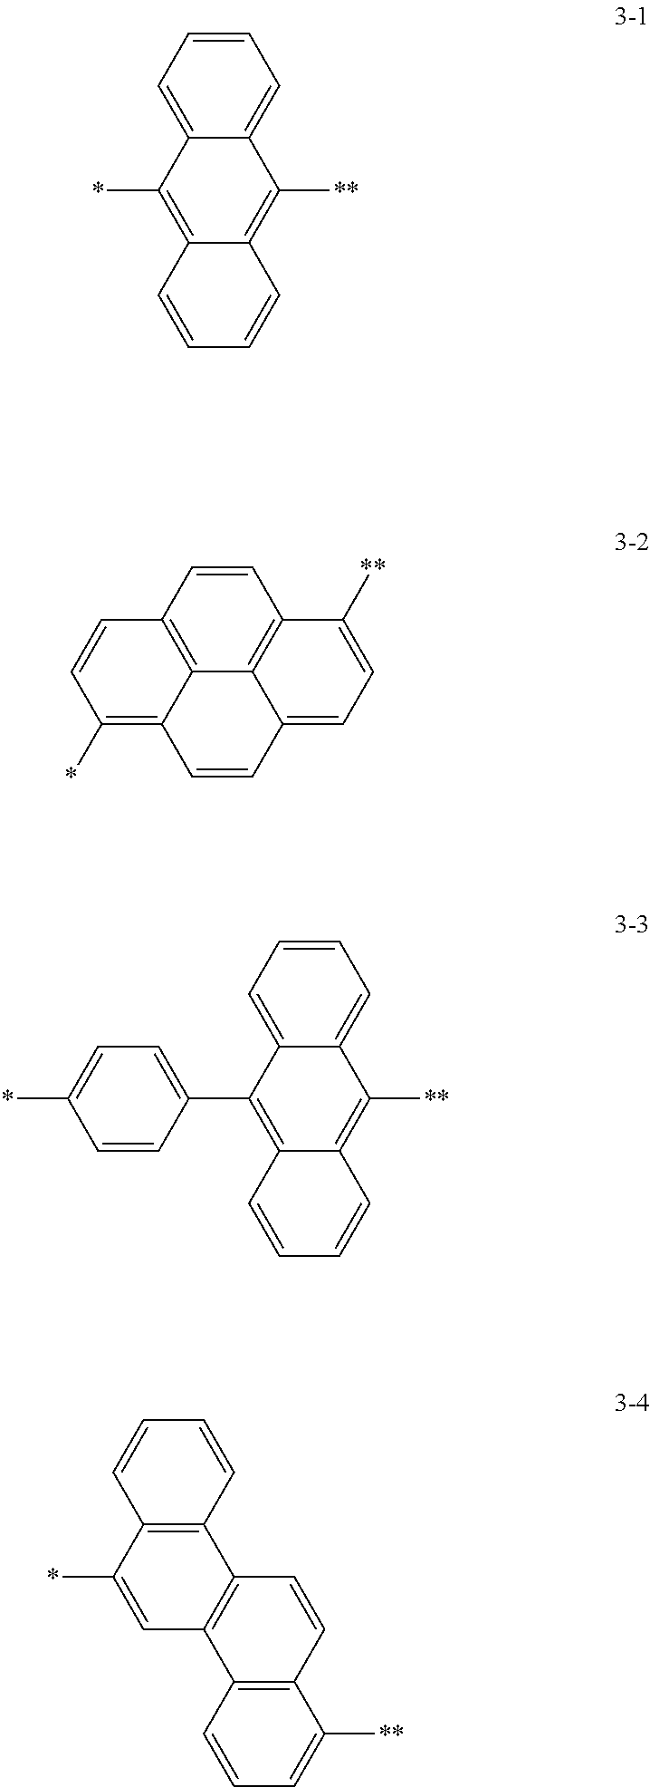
C1=CC=C2C(=C1)C([**])=C1C(=C2*)C=CC=C1.C1=CC2=C3C4=C1C([**])=CC=C4C=CC3=C(*)C=C2.C1=CC=C2C(=C1)C([**])=C1C(=C2C2=CC=C(*)C=C2)C=CC=C1.C12=C(C=CC=C1[**])C1=C(C=C2)C2=C(C(*)=C1)C=CC=C2
